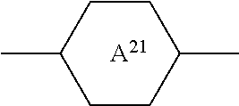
C1C(C)CCC(C)C1.[A21]
